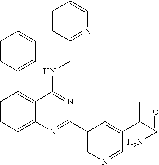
C1=CC=C2C(=C1C1=CC=CC=C1)C(NCC1=NC=CC=C1)=NC(C1=CN=CC(C(C(=O)N)C)=C1)=N2
